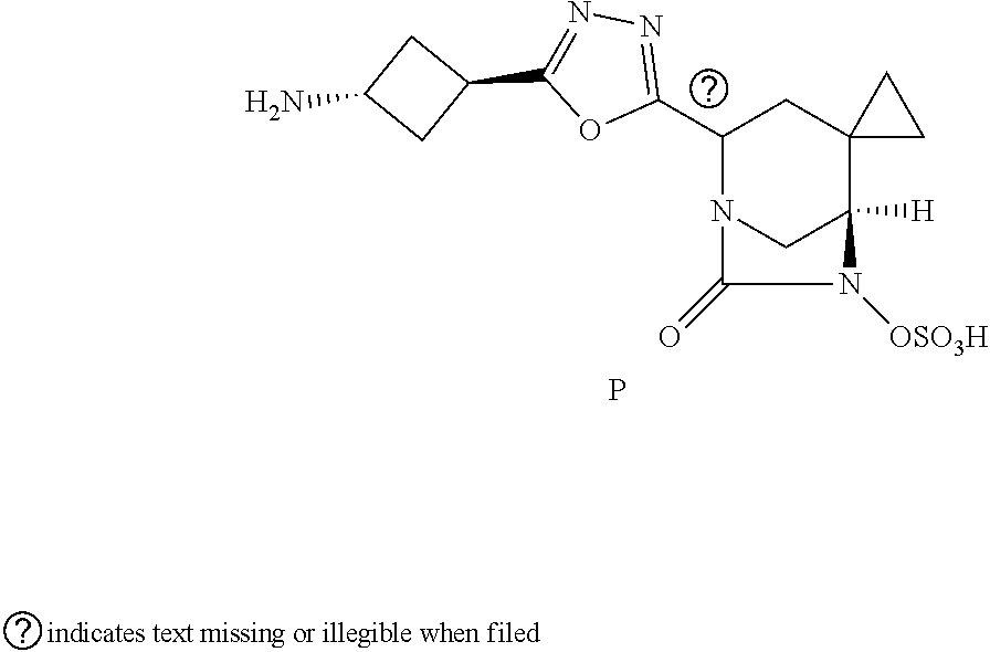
C1(C2=NN=C(C3N4CC([H])(C5(C3)CC5)N([OSO3H])C4=O)O2)CC(N)C1.P
